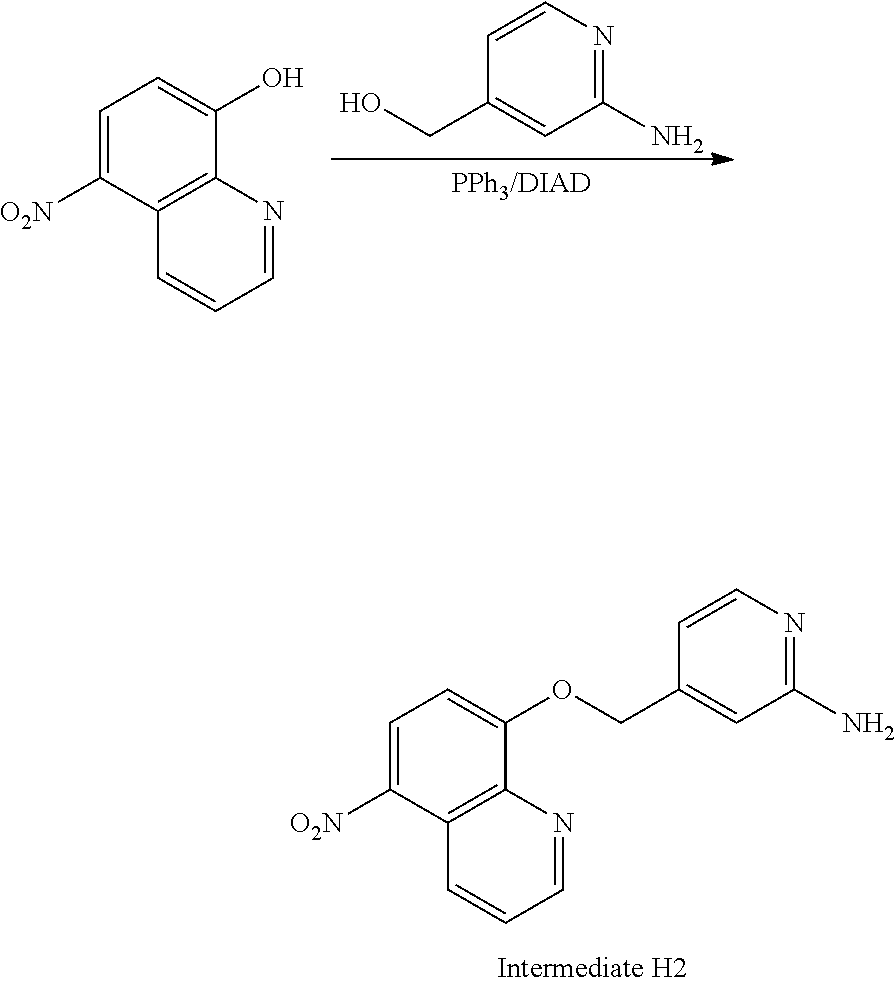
C1=C([O2N])C2=C(C(OCC3=CC(N)=NC=C3)=C1)N=CC=C2.C1(N)=NC=CC(CO)=C1.C1=C([O2N])C2=C(C(O)=C1)N=CC=C2
